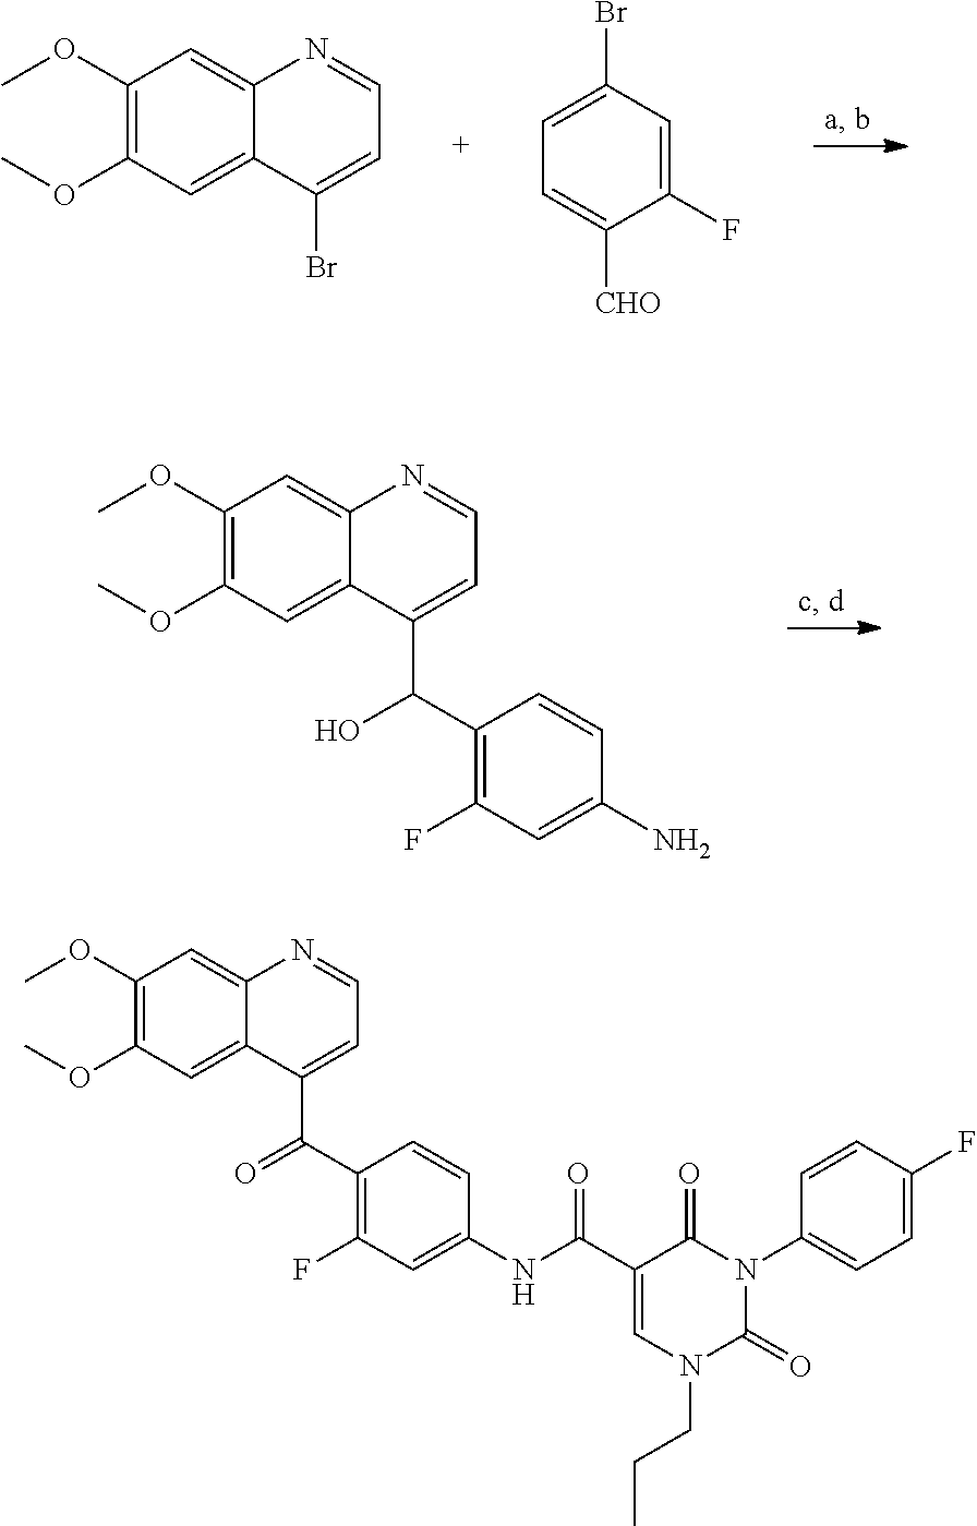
C1(OC)=C(OC)C=C2C(=C1)N=CC=C2Br.C1(F)=CC(Br)=CC=C1[CHO].C1(OC)=C(OC)C=C2C(=C1)N=CC=C2C(C1=C(F)C=C(N)C=C1)O.C1(OC)=C(OC)C=C2C(=C1)N=CC=C2C(C1=C(F)C=C(NC(C2=CN(CCC)C(=O)N(C3=CC=C(F)C=C3)C2=O)=O)C=C1)=O
